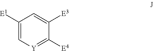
C1([E1])=C[Y]=C([E4])C([E3])=C1
